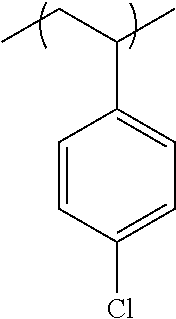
C1=CC(Cl)=CC=C1C(C)CC
